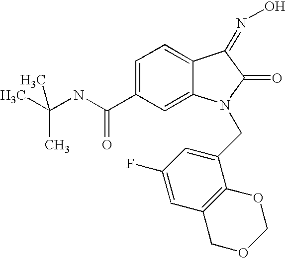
C1=C(C(=O)NC(C)(C)C)C=C2C(=C1)C(=NO)C(=O)N2CC1=CC(F)=CC2=C1OCOC2
